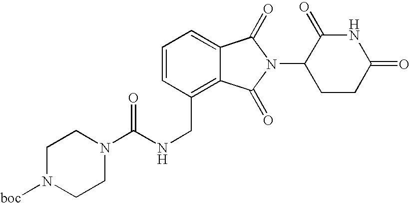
C1=C2C(=C(CNC(N3CCN([boc])CC3)=O)C=C1)C(=O)N(C1CCC(=O)NC1=O)C2=O
